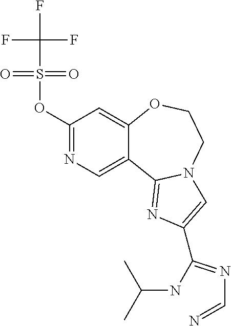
C12=CN=C(OS(=O)(=O)C(F)(F)F)C=C1OCCN1C2=NC(C(=NC=N)NC(C)C)=C1
